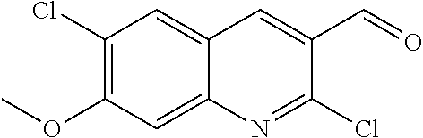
C1(Cl)=C(OC)C=C2C(=C1)C=C(C=O)C(Cl)=N2
